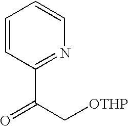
C1=CC(C(=O)C[OTHP])=NC=C1
